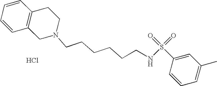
C1=CC=CC2=C1CCN(CCCCCCNS(=O)(=O)C1=CC(C)=CC=C1)C2.Cl
